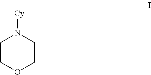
C1COCCN1[Cy]
